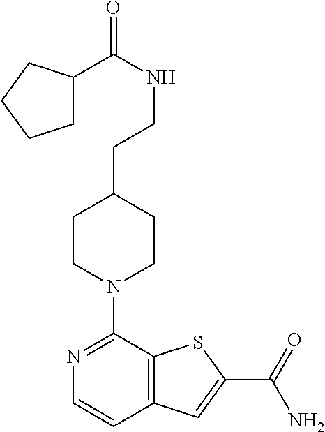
N1=C(N2CCC(CCNC(C3CCCC3)=O)CC2)C2=C(C=C1)C=C(C(=O)N)S2
